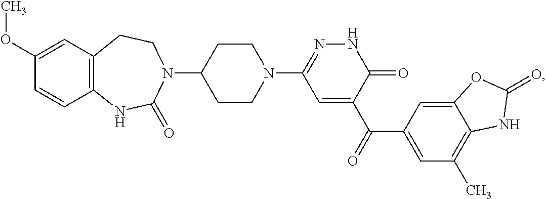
C12=C(NC(=O)N(C3CCN(C4=NNC(=O)C(C(C5=CC(C)=C6C(=C5)OC(=O)N6)=O)=C4)CC3)CC1)C=CC(OC)=C2
